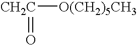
[CH2C]([O(CH2)5CH3])=O
